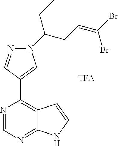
N1=CN=C2C(=C1C1=CN(C(CC=C(Br)Br)CC)N=C1)C=CN2
